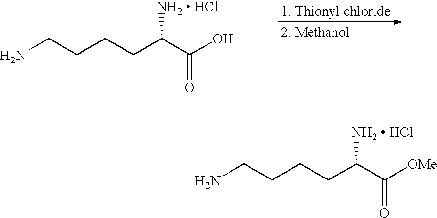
NCCCCC(C(O)=O)[NH2  HCl].NCCCCC(C([OMe])=O)[NH2  HCl]
